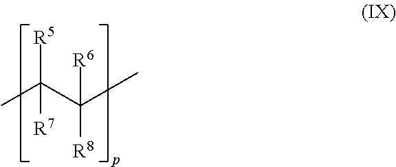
[R5]C(C(C)([R8])[R6])(C)[R7]
